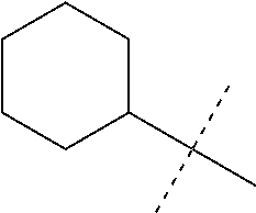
CC(C)(C)C1CCCCC1
